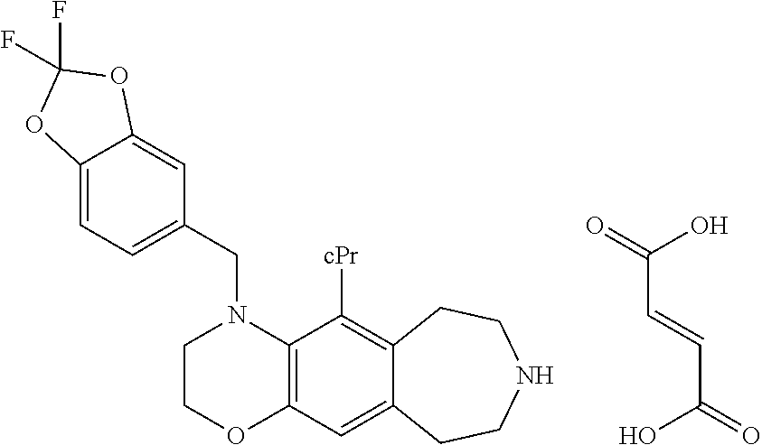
C1COC2=C(N1CC1=CC=C3C(=C1)OC(F)(F)O3)C([cPr])=C1C(=C2)CCNCC1.OC(=O)C=CC(O)=O
